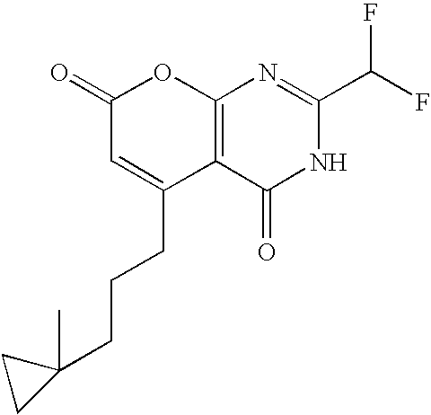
C1(=O)C=C(CCCC2(C)CC2)C2=C(O1)N=C(C(F)F)NC2=O
